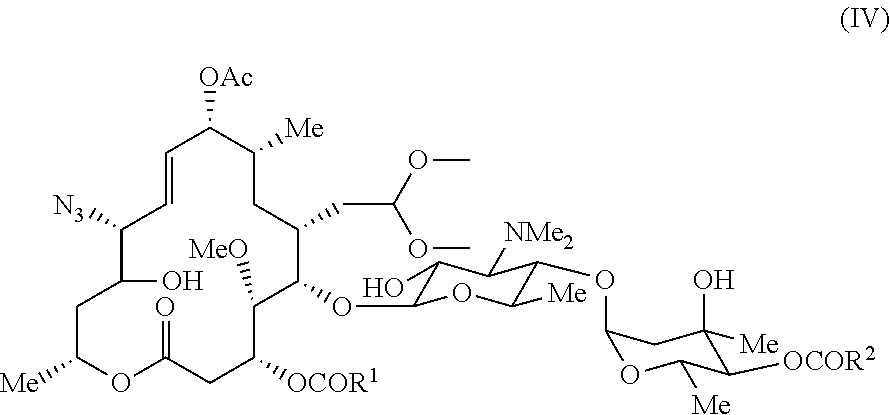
C1=CC([N3])C(O)CC([Me])OC(=O)CC([OCOR1])C([MeO])C(OC2C(O)C([NMe2])C(OC3OC([Me])C([OCOR2])C(O)([Me])C3)C([Me])O2)C(CC(OC)OC)CC([Me])C1[OAc]
